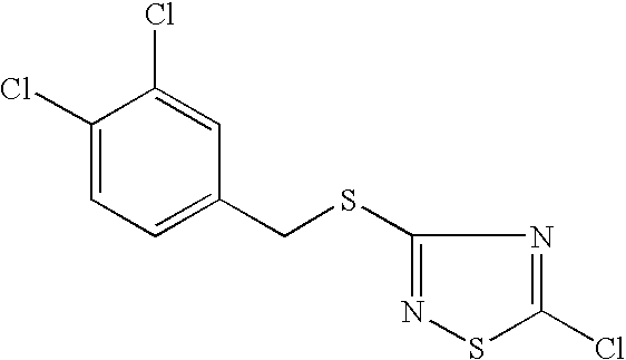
C1(SCC2=CC=C(Cl)C(Cl)=C2)=NSC(Cl)=N1
